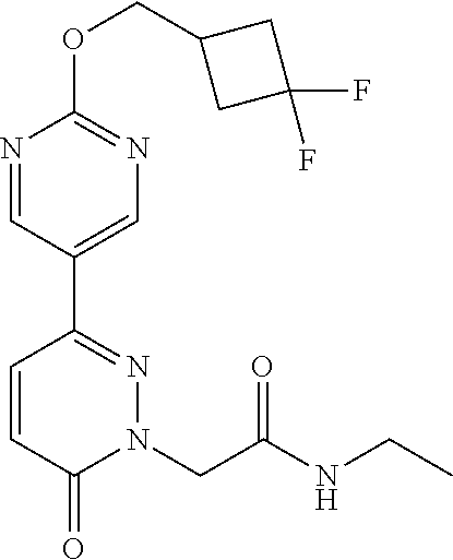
N1=CC(C2=NN(CC(NCC)=O)C(=O)C=C2)=CN=C1OCC1CC(F)(F)C1
